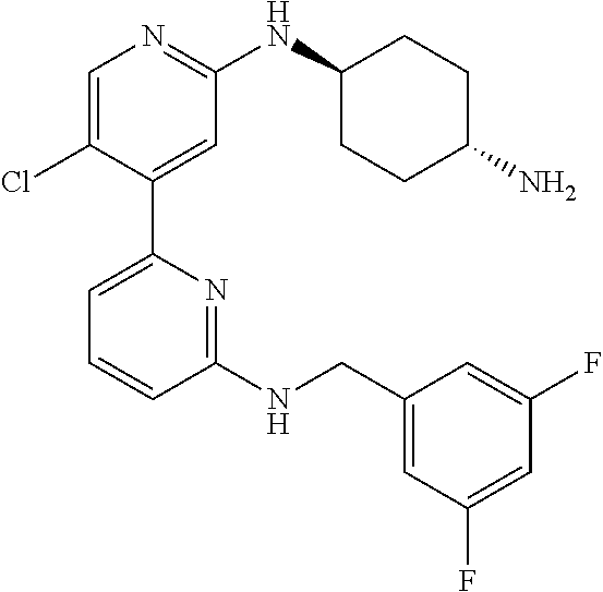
C1=C(Cl)C(C2=CC=CC(NCC3=CC(F)=CC(F)=C3)=N2)=CC(NC2CCC(N)CC2)=N1
